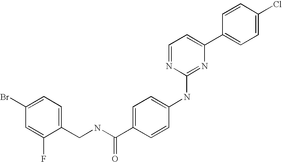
C1=CC(C2=CC=NC(NC3=CC=C(C(NCC4=CC=C(Br)C=C4F)=O)C=C3)=N2)=CC=C1Cl
